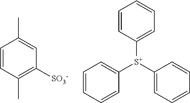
C1=CC(C)=C([SO3-])C=C1C.C1=CC([S+](C2=CC=CC=C2)C2=CC=CC=C2)=CC=C1
